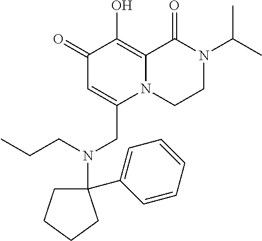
C1(=O)C=C(CN(C2(C3=CC=CC=C3)CCCC2)CCC)N2C(=C1O)C(=O)N(C(C)C)CC2
